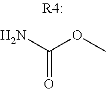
NC(OC)=O
